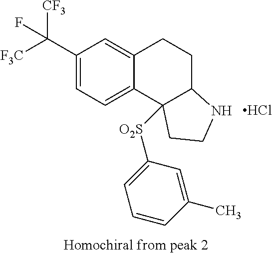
C1(C([CF3])([F3C])F)=CC=C2C(=C1)CCC1C2([O2S]C2=CC=CC(C)=C2)CCN1.Cl
